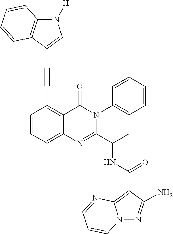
C1=CC=C2C(=C1C#CC1=CN([H])C3=C1C=CC=C3)C(=O)N(C1=CC=CC=C1)C(C(C)NC(C1=C3N(N=C1N)C=CC=N3)=O)=N2
